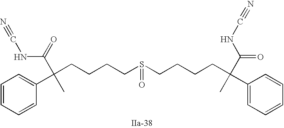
C(CCCCS(=O)CCCCC(C1=CC=CC=C1)(C)C(=O)NC#N)(C1=CC=CC=C1)(C)C(NC#N)=O
